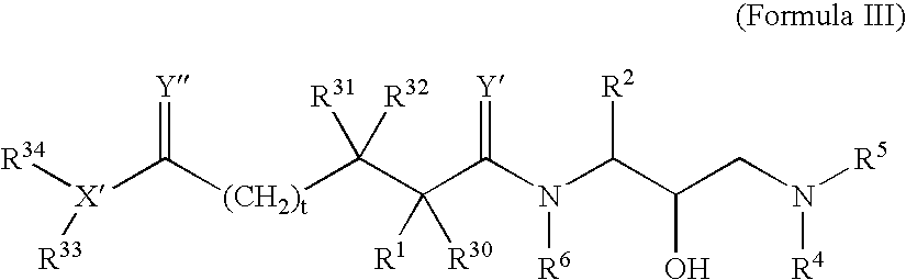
[X](C([(CH2)t]C(C(C(N(C(C(CN([R5])[R4])O)[R2])[R6])=[Y])([R1])[R30])([R31])[R32])=[Y])([R34])[R33]
